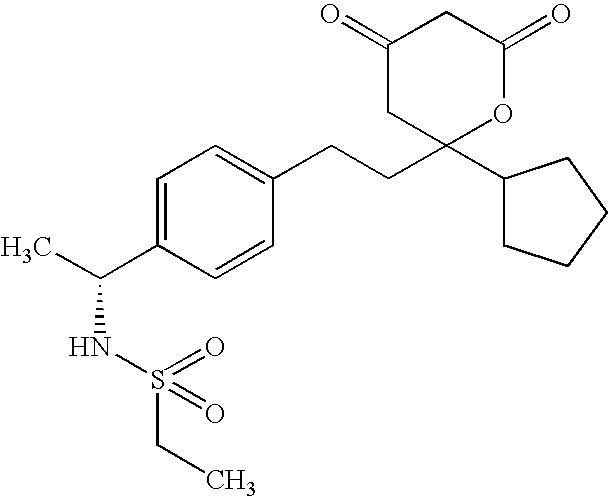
C1=C(C(C)NS(=O)(=O)CC)C=CC(CCC2(C3CCCC3)OC(=O)CC(=O)C2)=C1
